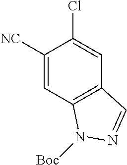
C1(Cl)=CC2=C(C=C1[NC])N([Boc])N=C2
